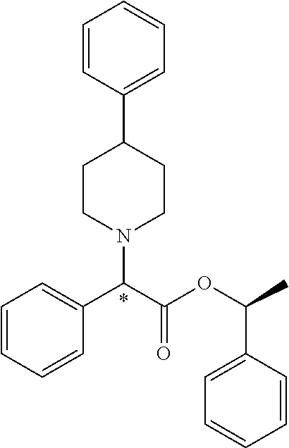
C1(C2CCN(C(C(OC(C)C3=CC=CC=C3)=O)C3=CC=CC=C3)CC2)=CC=CC=C1
